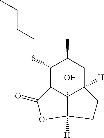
C1(SCCCC)C2C3(O)C([H])(CC1C)CCC3([H])OC2=O
